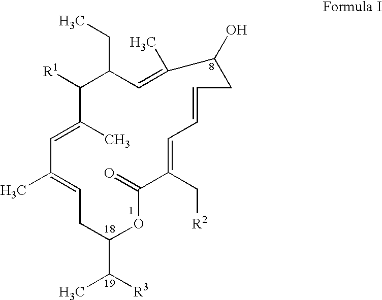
CCC1C=C(C)C(O)CC=CC=C(C[R2])C(=O)OC(C([R3])C)CC=C(C)C=C(C)C1[R1]
